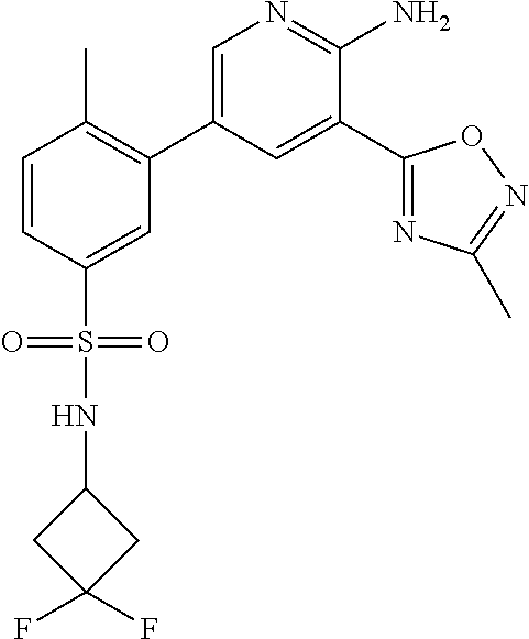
C1=C(C2=C(C)C=CC(S(=O)(=O)NC3CC(F)(F)C3)=C2)C=C(C2=NC(C)=NO2)C(N)=N1
